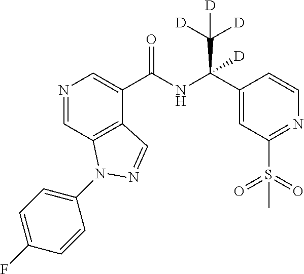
N1=CC2=C(C(C(NC(C3=CC(S(=O)(=O)C)=NC=C3)(C([D])([D])[D])[D])=O)=C1)C=NN2C1=CC=C(F)C=C1
